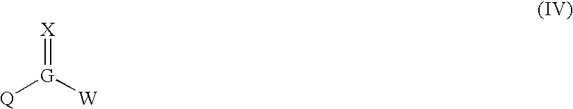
[Q][G]([W])=[X]
